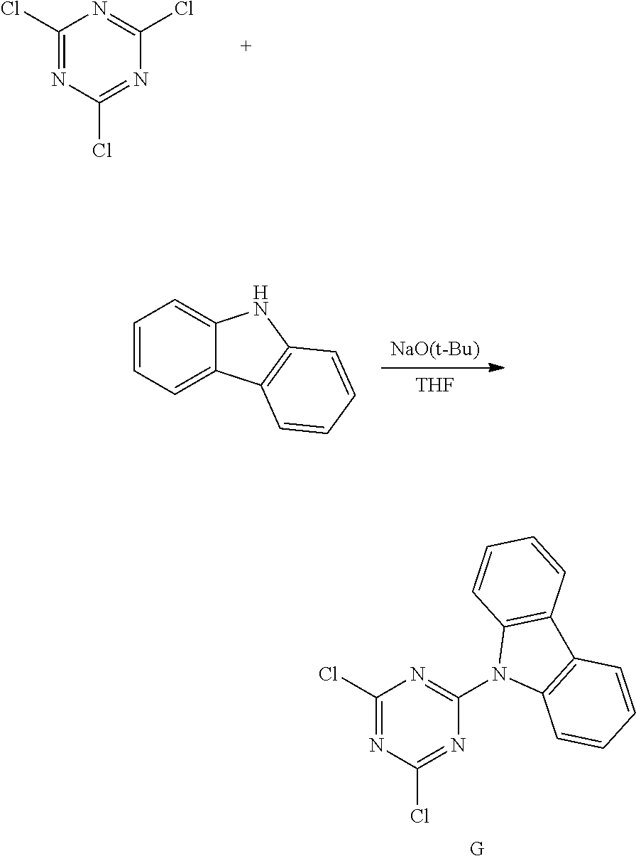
C1(Cl)=NC(Cl)=NC(Cl)=N1.[NaO(t-Bu)].[THF].C12=CC=CC=C1NC1=C2C=CC=C1.C1=CC2=C(C=C1)C1=C(N2C2=NC(Cl)=NC(Cl)=N2)C=CC=C1.[G]
